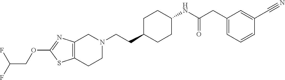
C12=C(CCN(CCC3CCC(NC(CC4=CC=CC(C#N)=C4)=O)CC3)C1)SC(OCC(F)F)=N2
